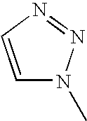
C1=CN=NN1C
